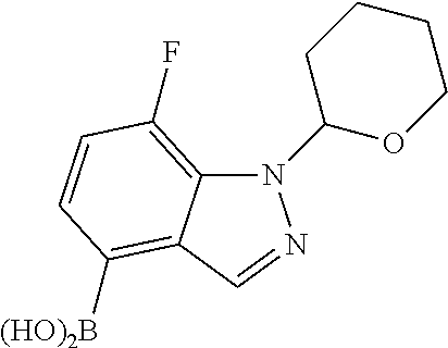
N1(C2OCCCC2)C2=C(F)C=CC([(HO)2B])=C2C=N1
